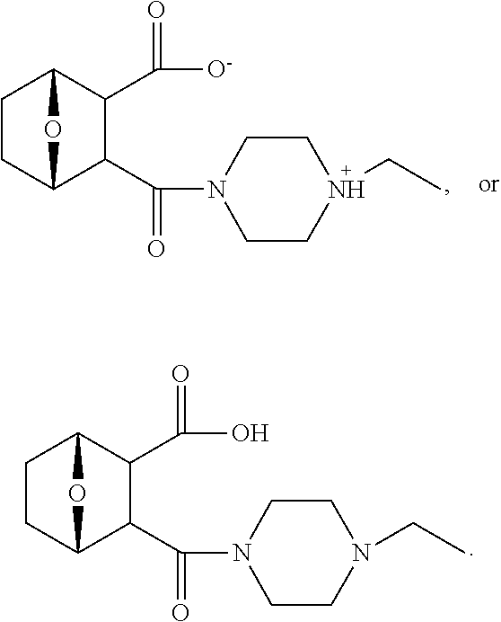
C1CC2C(C(=O)N3CCN(CC)CC3)C(C(=O)[O-])C1O2.C1CC2C(C(=O)N3CCN(CC)CC3)C(C(=O)O)C1O2
